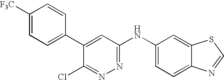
C1([F3C])=CC=C(C2=CC(NC3=CC=C4C(=C3)SC=N4)=NN=C2Cl)C=C1
